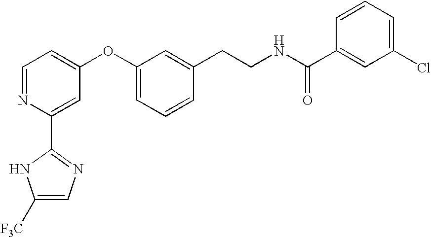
C1=NC(C2=NC=C([F3C])N2)=CC(OC2=CC=CC(CCNC(C3=CC(Cl)=CC=C3)=O)=C2)=C1
